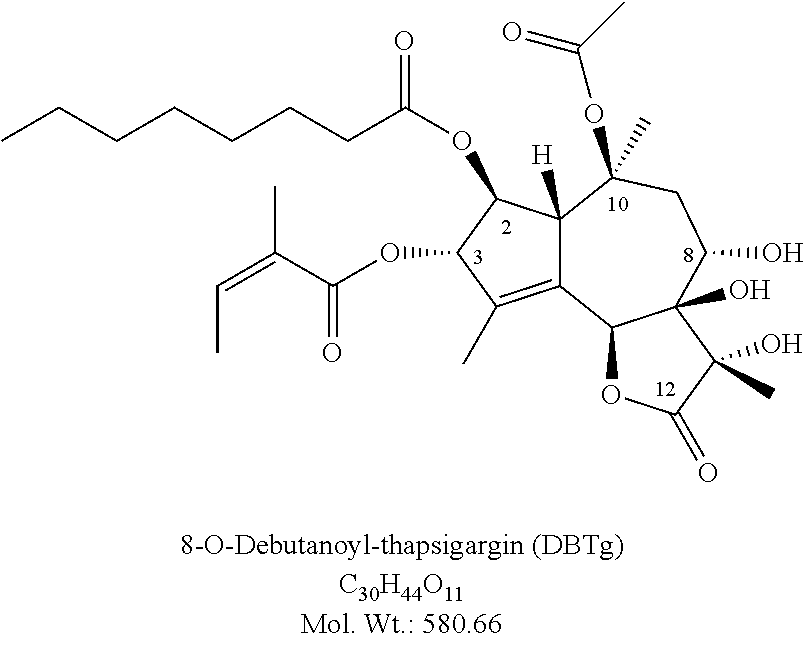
C12=C(C)C(OC(C(=CC)C)=O)C(OC(CCCCCCC)=O)C1([H])C(OC(C)=O)(C)CC(O)C1(O)C2OC(=O)C1(C)O
